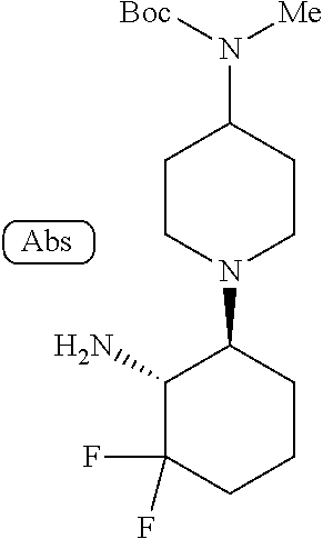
C1(N)C(F)(F)CCCC1N1CCC(N([Boc])[Me])CC1
